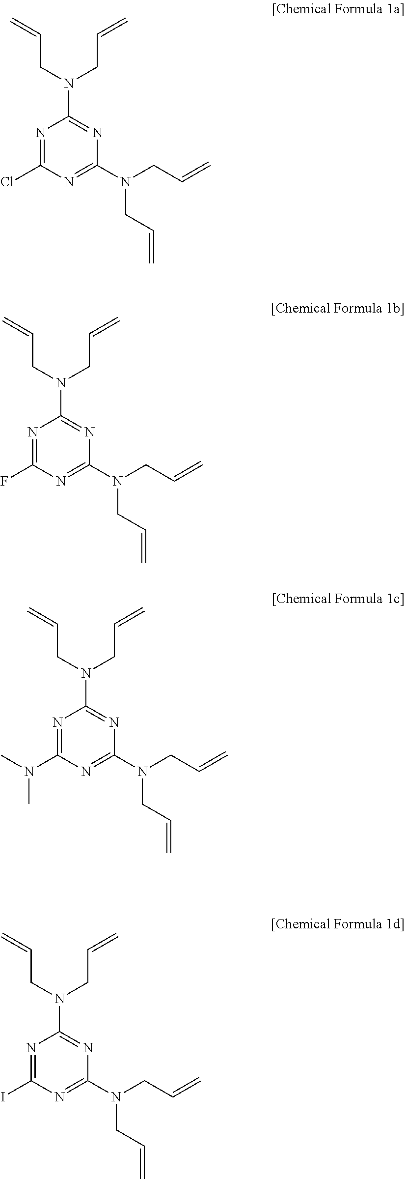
C=CCN(CC=C)C1=NC(N(CC=C)CC=C)=NC(Cl)=N1.C=CCN(CC=C)C1=NC(N(CC=C)CC=C)=NC(F)=N1.C=CCN(CC=C)C1=NC(N(CC=C)CC=C)=NC(N(C)C)=N1.C=CCN(CC=C)C1=NC(N(CC=C)CC=C)=NC(I)=N1
